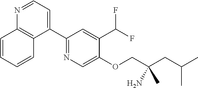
C1(C2=CC=NC3=C2C=CC=C3)=NC=C(OCC(CC(C)C)(N)C)C(C(F)F)=C1
